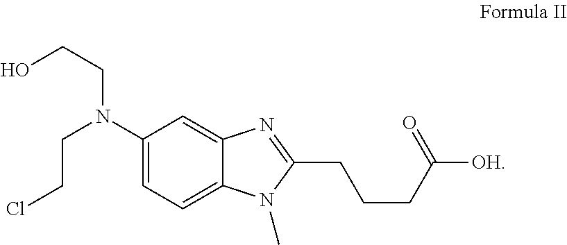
C12=CC(N(CCCl)CCO)=CC=C1N(C)C(CCCC([OH])=O)=N2
